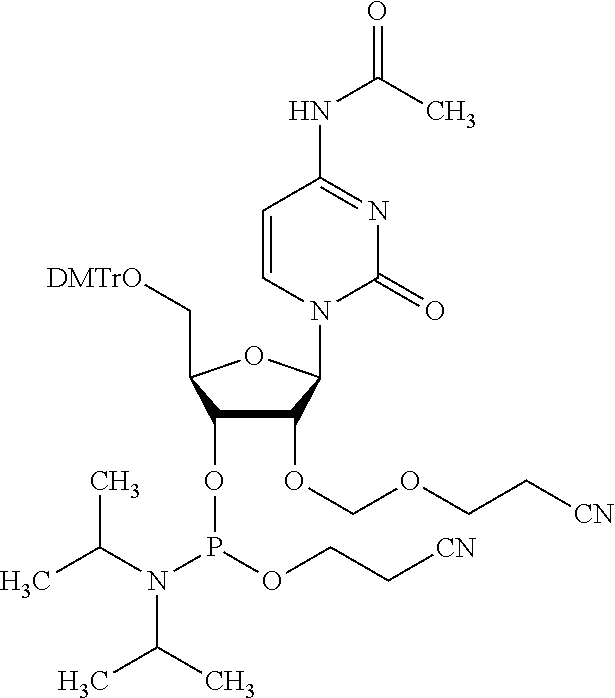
C1=CN(C2C(OCOCC[CN])C(OP(OCC[CN])N(C(C)C)C(C)C)C(C[DMTrO])O2)C(=O)N=C1NC(C)=O
